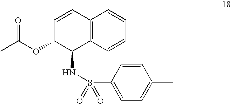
C12=C(C=CC=C1)C(NS(=O)(=O)C1=CC=C(C)C=C1)C(OC(C)=O)C=C2
